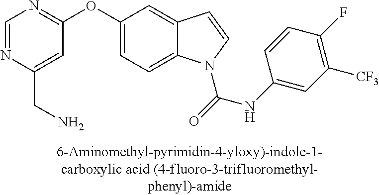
C1=NC(CN)=CC(OC2=CC=C3C(=C2)C=CN3C(=O)NC2=CC([CF3])=C(F)C=C2)=N1
